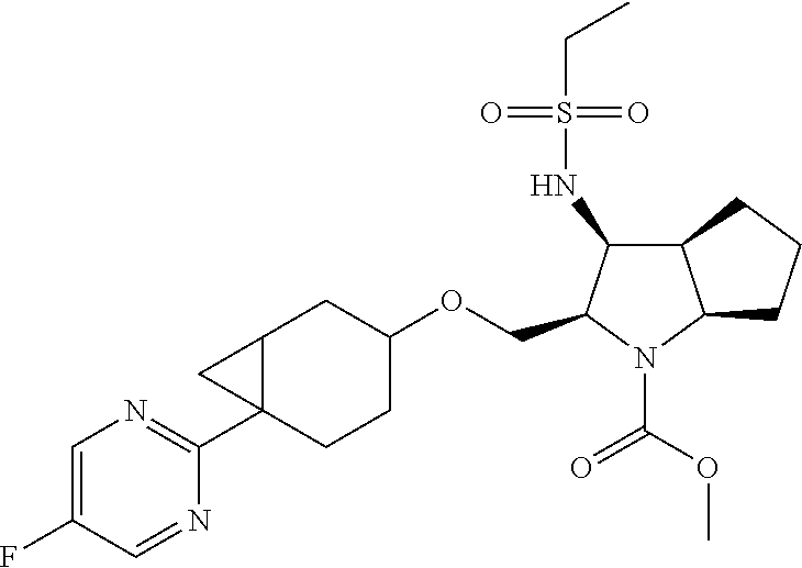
C12C(C3=NC=C(F)C=N3)(CCC(OCC3N(C(OC)=O)C4C(C3NS(CC)(=O)=O)CCC4)C1)C2
